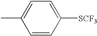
C1=C(C)C=CC([SCF3])=C1
